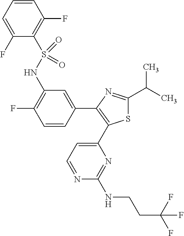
C1(C2=C(C3=CC=NC(NCCC(F)(F)F)=N3)SC(C(C)C)=N2)=CC(NS(C2=C(F)C=CC=C2F)(=O)=O)=C(F)C=C1
